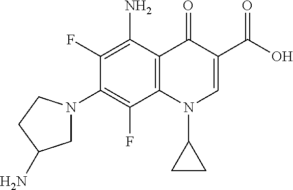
C12=C(C(N)=C(F)C(N3CC(N)CC3)=C1F)C(=O)C(C(=O)O)=CN2C1CC1
